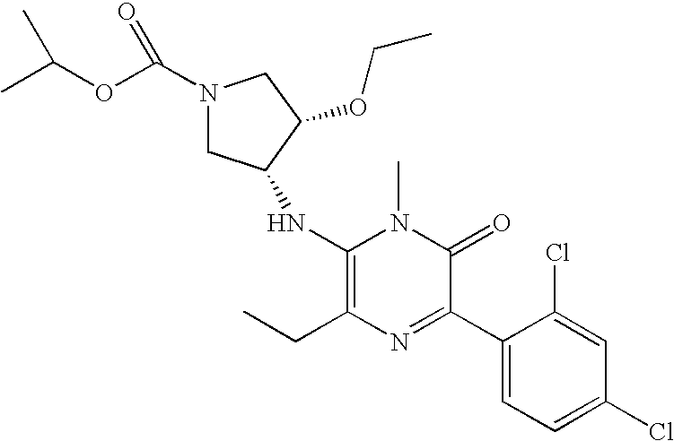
C1(NC2CN(C(OC(C)C)=O)CC2OCC)=C(CC)N=C(C2=CC=C(Cl)C=C2Cl)C(=O)N1C
